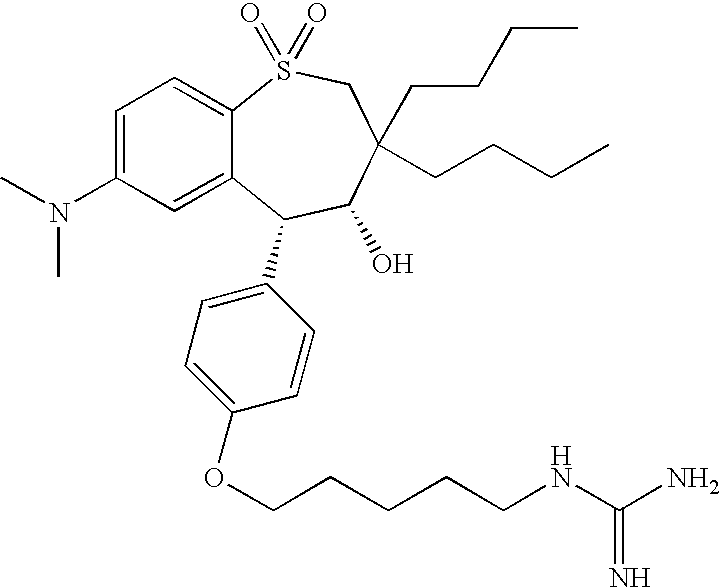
C1(N(C)C)=CC=C2C(=C1)C(C1=CC=C(OCCCCCNC(N)=N)C=C1)C(O)C(CCCC)(CCCC)CS2(=O)=O
